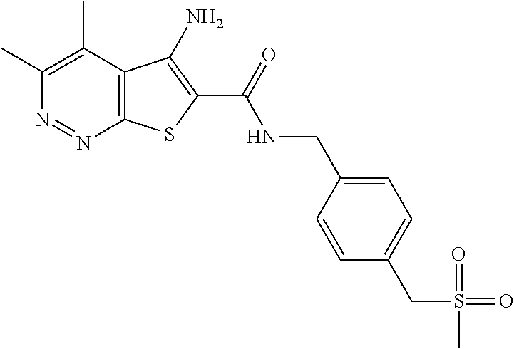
C1(C)=C(C)C2=C(N=N1)SC(C(=O)NCC1=CC=C(CS(=O)(=O)C)C=C1)=C2N
